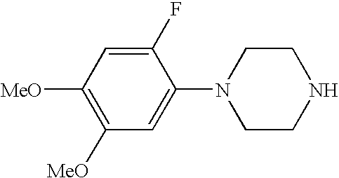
C1([MeO])=C([MeO])C=C(F)C(N2CCNCC2)=C1
